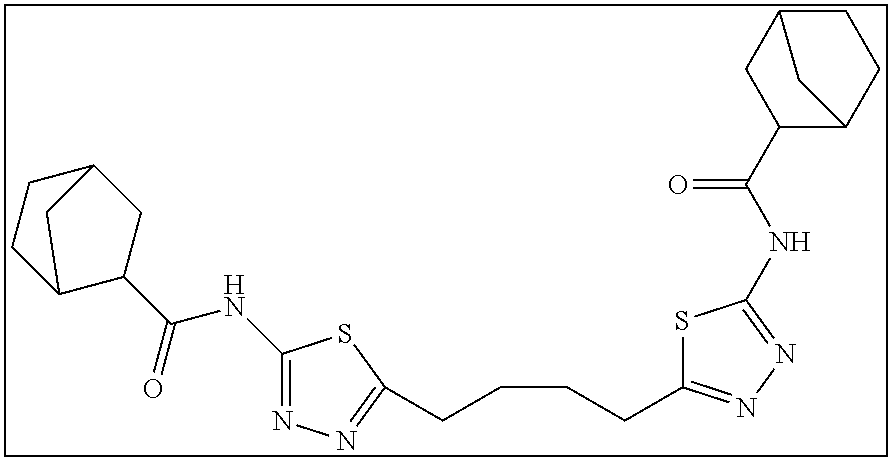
C1(NC(C2CC3CCC2C3)=O)=NN=C(CCCCC2=NN=C(NC(C3C4CCC(C3)C4)=O)S2)S1
